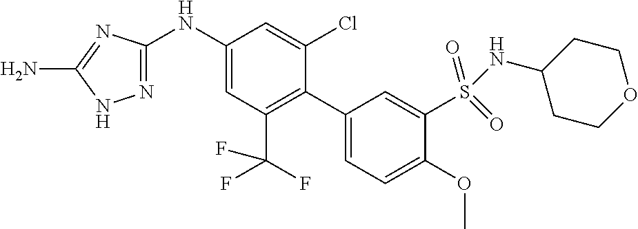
C1(NC2=CC(C(F)(F)F)=C(C3=CC=C(OC)C(S(NC4CCOCC4)(=O)=O)=C3)C(Cl)=C2)=NNC(N)=N1
